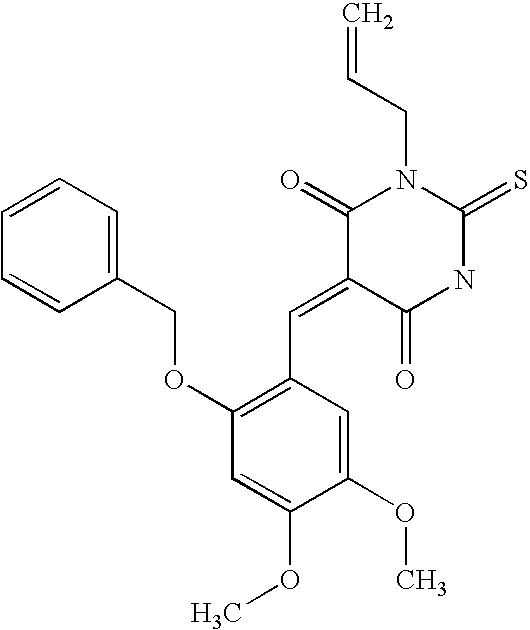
C=CCN1C(=O)C(=CC2=C(OCC3=CC=CC=C3)C=C(OC)C(OC)=C2)C(=O)NC1=S
